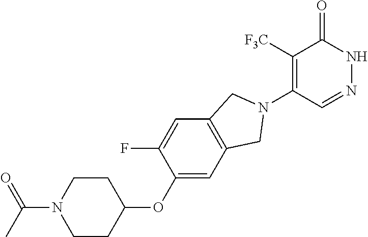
C1([F3C])=C(N2CC3=C(C2)C=C(OC2CCN(C(C)=O)CC2)C(F)=C3)C=NNC1=O
